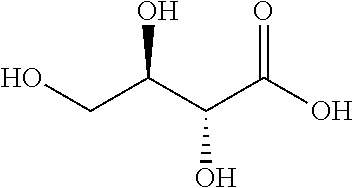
C(C(C(C(O)=O)O)O)O
